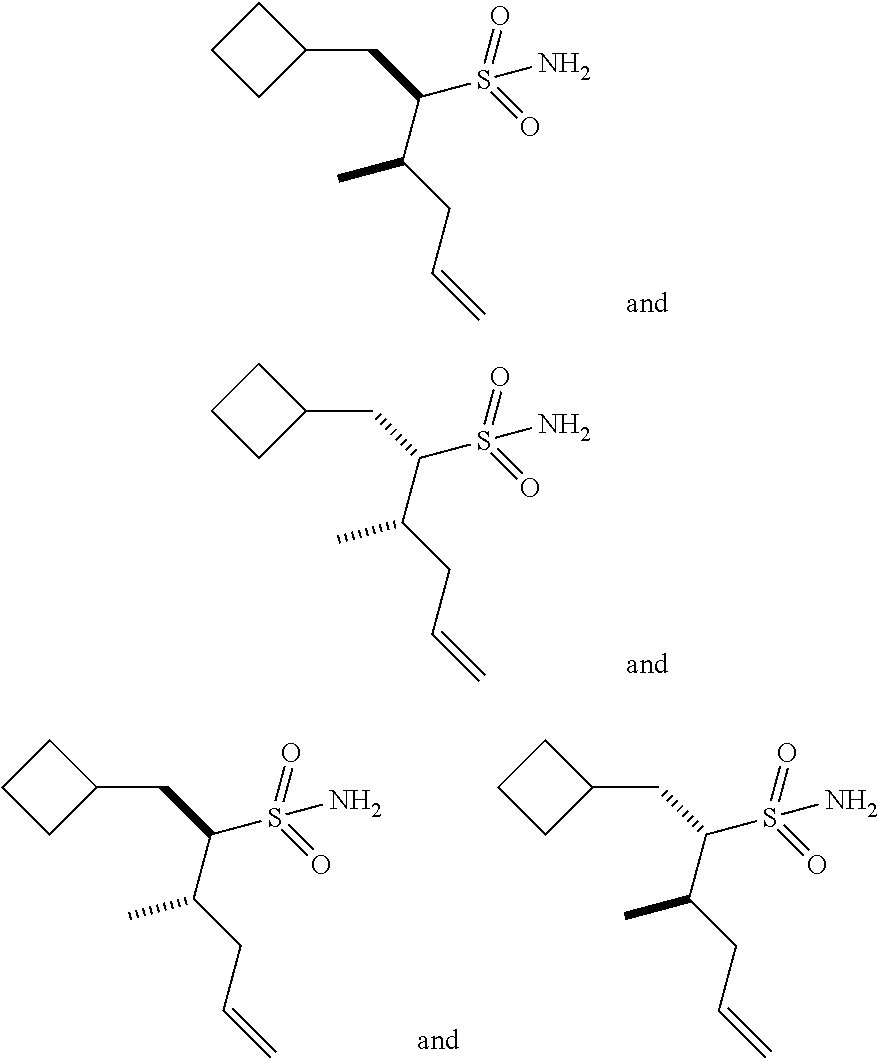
C1C(CC(S(=O)(=O)N)C(CC=C)C)CC1.C1C(CC(S(=O)(=O)N)C(CC=C)C)CC1.C1C(CC(S(=O)(=O)N)C(CC=C)C)CC1.C1C(CC(S(=O)(=O)N)C(CC=C)C)CC1
